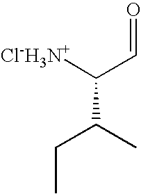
C(C=O)([Cl-H3N+])C(C)CC
